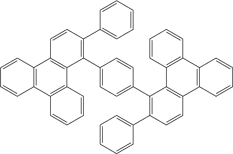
C12=C(C3=C(C4=C1C=CC(C1=CC=CC=C1)=C4C1=CC=C(C4=C(C5=CC=CC=C5)C=CC5=C4C4=C(C6=C5C=CC=C6)C=CC=C4)C=C1)C=CC=C3)C=CC=C2
